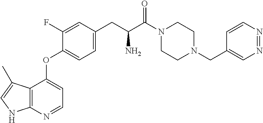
C12=C(N=CC=C1OC1=CC=C(CC(C(N3CCN(CC4=CN=NC=C4)CC3)=O)N)C=C1F)NC=C2C
